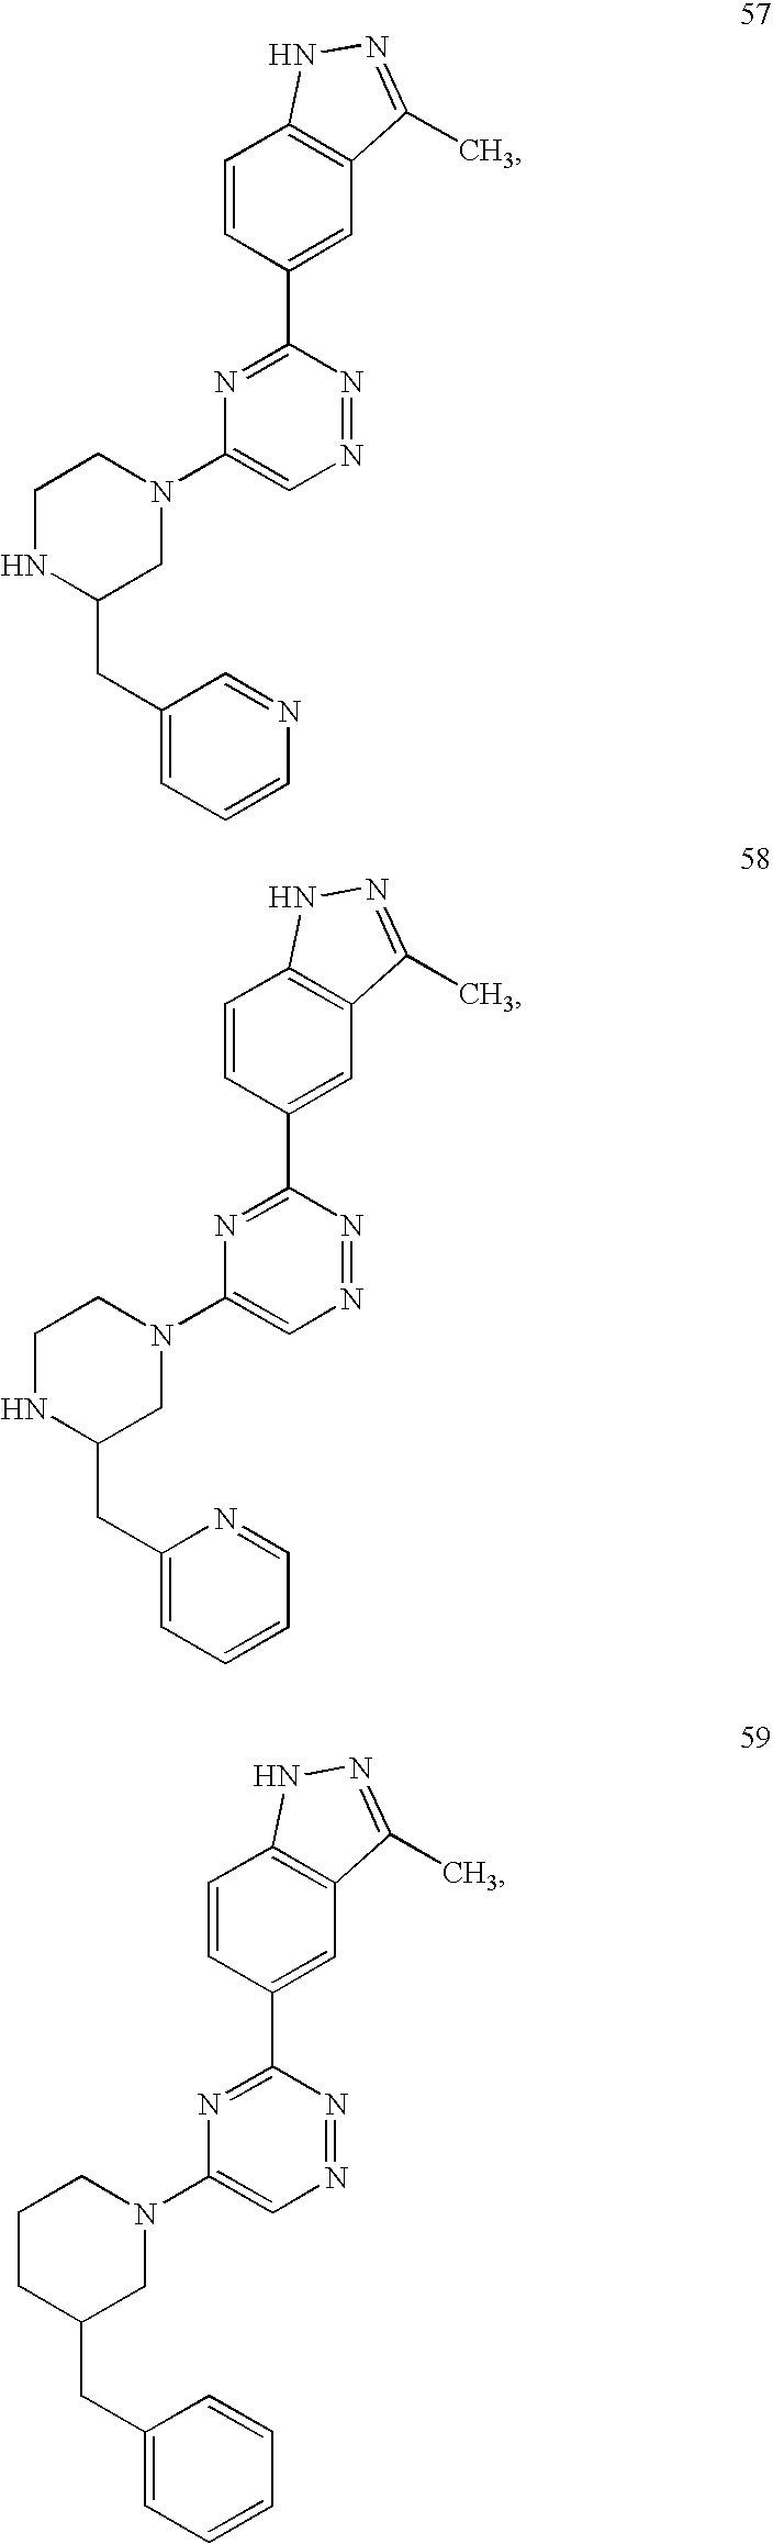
C1=CC(C2=NC(N3CCNC(CC4=CC=CN=C4)C3)=CN=N2)=CC2=C1NN=C2C.C1=CC(C2=NC(N3CCNC(CC4=CC=CC=N4)C3)=CN=N2)=CC2=C1NN=C2C.C1=CC(C2=NC(N3CCCC(CC4=CC=CC=C4)C3)=CN=N2)=CC2=C1NN=C2C
